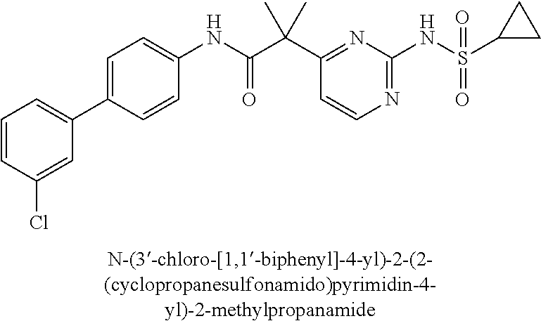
C1(NC(=O)C(C2=NC(NS(=O)(=O)C3CC3)=NC=C2)(C)C)=CC=C(C2=CC=CC(Cl)=C2)C=C1
